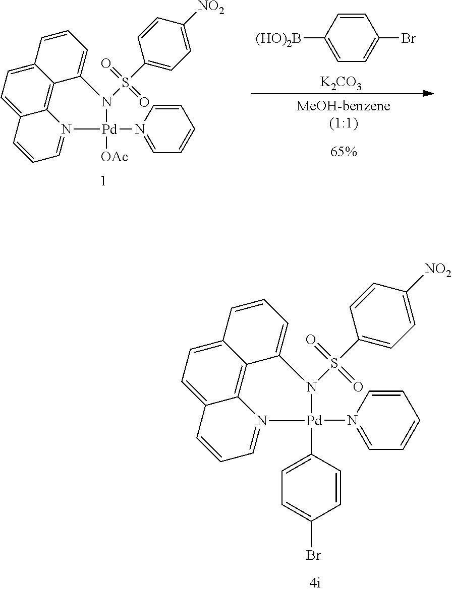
C12=CC=C3C4=C1C(=CC=C2)N(S(=O)(=O)C1=CC=C([NO2])C=C1)[Pd](N1=CC=CC=C1)(C1=CC=C(Br)C=C1)N4=CC=C3.C12=CC=C3C4=C1C(=CC=C2)N(S(=O)(=O)C1=CC=C([NO2])C=C1)[Pd](N1=CC=CC=C1)([OAc])N4=CC=C3.[65%].C1([(HO)2B])=CC=C(Br)C=C1.[K2CO3]
